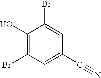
C1(O)=C(Br)C=C(C#N)C=C1Br
